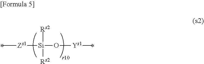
C[Zs1][Si](O[Ys1]C)([Rs2])[Rs2]
